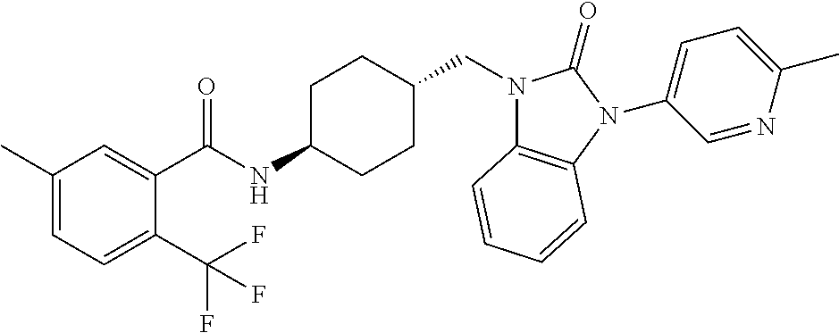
C1(C)=CC=C(C(F)(F)F)C(C(NC2CCC(CN3C4=C(N(C5=CC=C(C)N=C5)C3=O)C=CC=C4)CC2)=O)=C1
